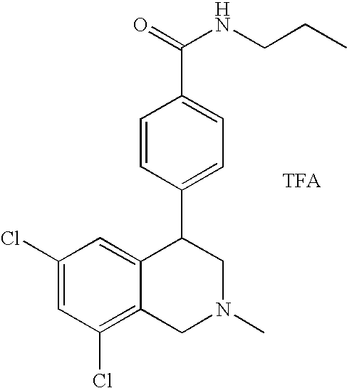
C1(Cl)=CC(Cl)=C2C(=C1)C(C1=CC=C(C(=O)NCCC)C=C1)CN(C)C2.[TFA]
